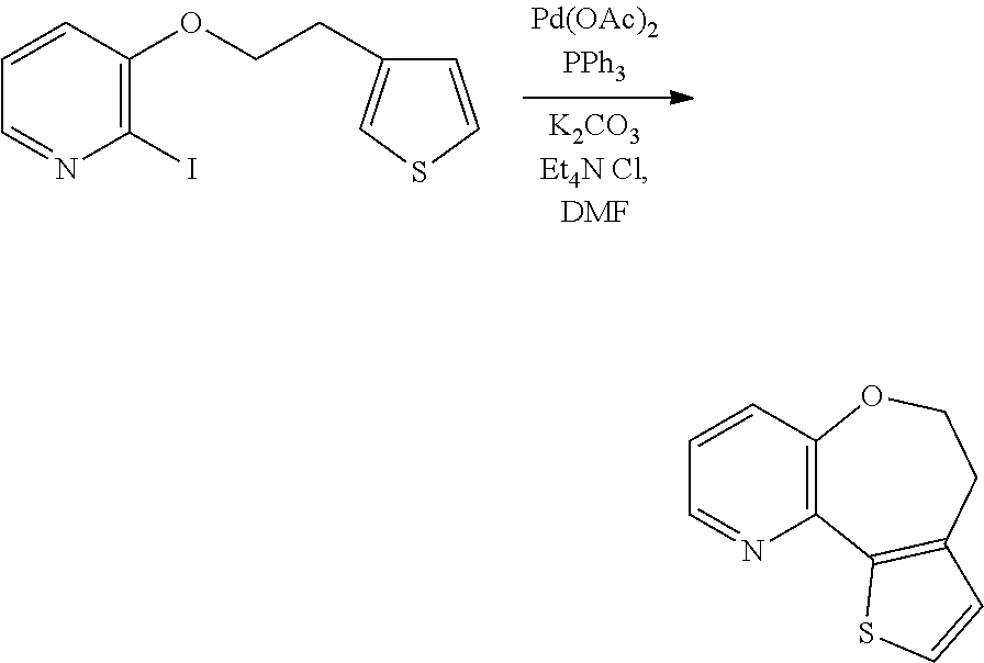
C1=CC(OCCC2=CSC=C2)=C(I)N=C1.C1=CC2=C(N=C1)C1=C(CCO2)C=CS1
